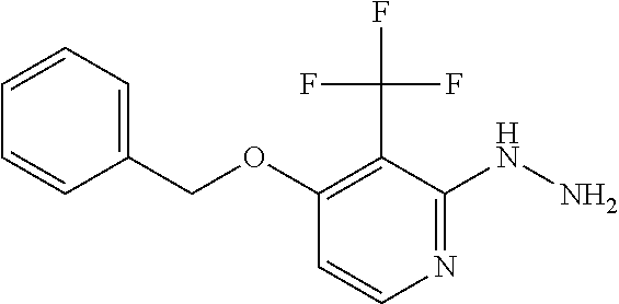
NNC1=NC=CC(OCC2=CC=CC=C2)=C1C(F)(F)F
